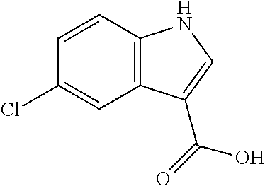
C1=CC2=C(C=C1Cl)C(C(=O)O)=CN2
